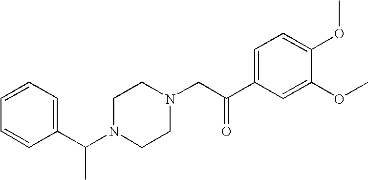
C(N1CCN(CC(C2=CC=C(OC)C(OC)=C2)=O)CC1)(C1=CC=CC=C1)C
